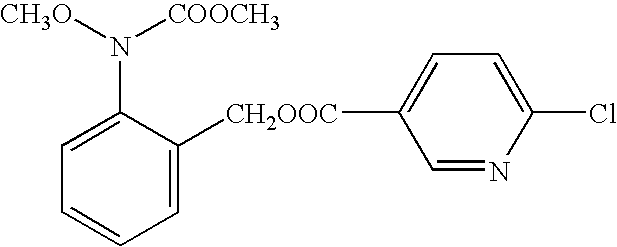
C1=C([CH2OOC]C2=CC=C(Cl)N=C2)C(N([CH3O])[COOCH3])=CC=C1
